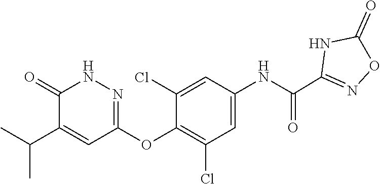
C1=C(NC(C2=NOC(=O)N2)=O)C=C(Cl)C(OC2=NNC(=O)C(C(C)C)=C2)=C1Cl
